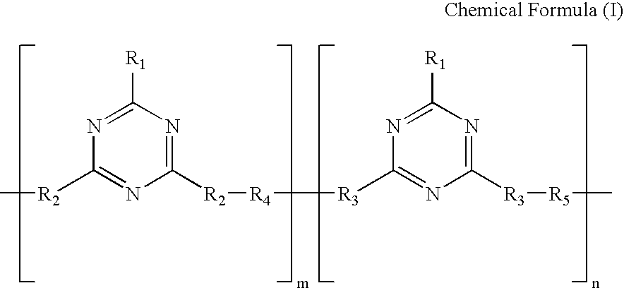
C1([R2][R4][R3]C2=NC([R3][R5]C)=NC([R1])=N2)=NC([R1])=NC([R2]C)=N1
